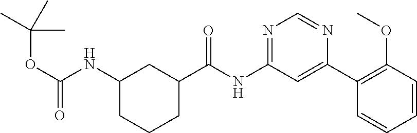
C1C(C(NC2=NC=NC(C3=C(OC)C=CC=C3)=C2)=O)CC(NC(OC(C)(C)C)=O)CC1
